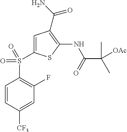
C1=C(S(C2=C(F)C=C([CF3])C=C2)(=O)=O)SC(NC(C([OAc])(C)C)=O)=C1C(N)=O
